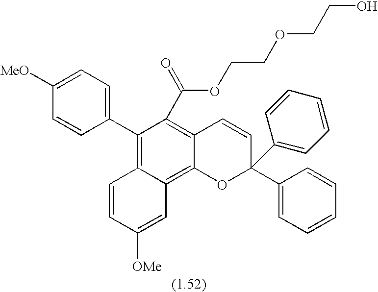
C1=CC([OMe])=CC2=C3C(=C(C(=O)OCCOCCO)C(C4=CC=C([MeO])C=C4)=C12)C=CC(C1=CC=CC=C1)(C1=CC=CC=C1)O3
